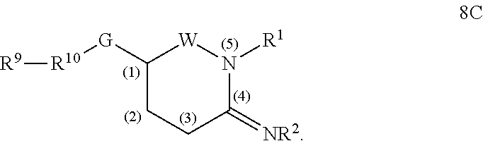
C1([G][R10][R9])CCC(=[NR2])N([R1])[W]1
